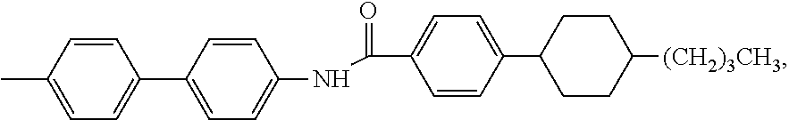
C1=C(C)C=CC(C2=CC=C(NC(C3=CC=C(C4CCC([(CH2)3CH3])CC4)C=C3)=O)C=C2)=C1
